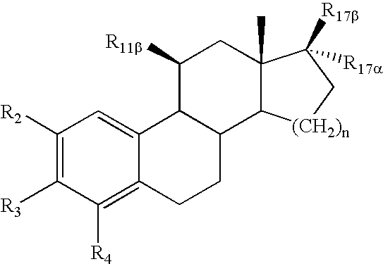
C1([R2])=C([R3])C([R4])=C2C(=C1)C1C(CC2)C2C(C)(CC1[R11b])C([R17b])([R17a])C[(CH2)n]2
